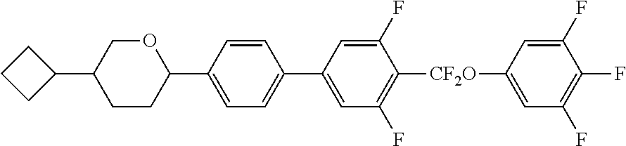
C1CCC1C1CCC(C2=CC=C(C3=CC(F)=C([CF2O]C4=CC(F)=C(F)C(F)=C4)C(F)=C3)C=C2)OC1
